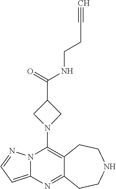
C12=C(N3CC(C(=O)NCCC#C)C3)N3C(=CC=N3)N=C1CCNCC2
